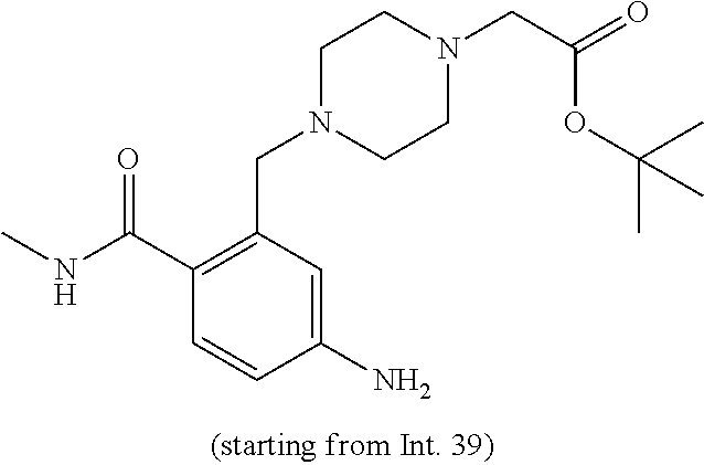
C1(N)=CC(CN2CCN(CC(=O)OC(C)(C)C)CC2)=C(C(NC)=O)C=C1
